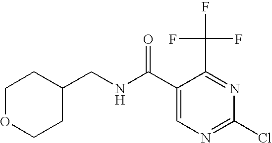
C1OCCC(CNC(C2=CN=C(Cl)N=C2C(F)(F)F)=O)C1
